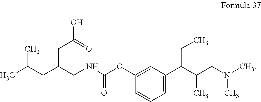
C1=C(OC(NCC(CC(C)C)CC(O)=O)=O)C=CC=C1C(C(CN(C)C)C)CC
